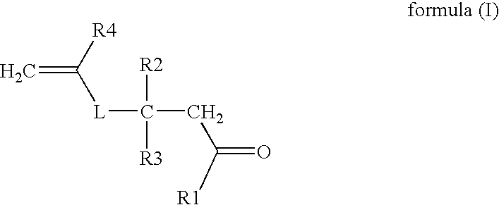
C=C([L]C([R2])([R3])CC([R1])=O)[R4]
